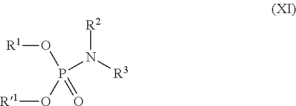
[R1]OP(O[R1])(N([R3])[R2])=O
